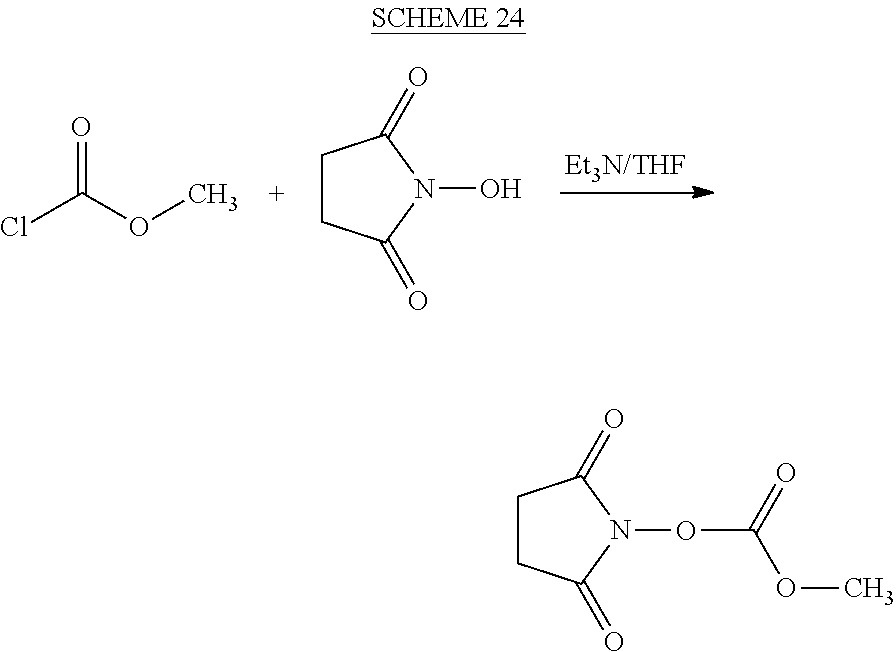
ClC(OC)=O.C1CC(=O)N(O)C1=O.C1CC(=O)N(OC(OC)=O)C1=O
